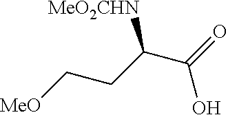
[MeO]CCC(C(=O)O)[MeO2CHN]
